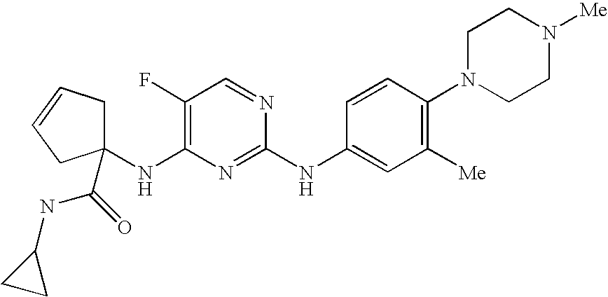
C1(C(=O)NC2CC2)(NC2=C(F)C=NC(NC3=CC([Me])=C(N4CCN([Me])CC4)C=C3)=N2)CC=CC1
